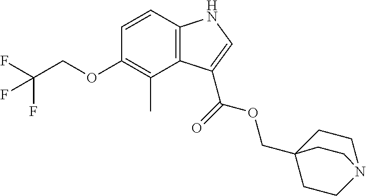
C12=C(C=CC(OCC(F)(F)F)=C1C)NC=C2C(=O)OCC12CCN(CC1)CC2
